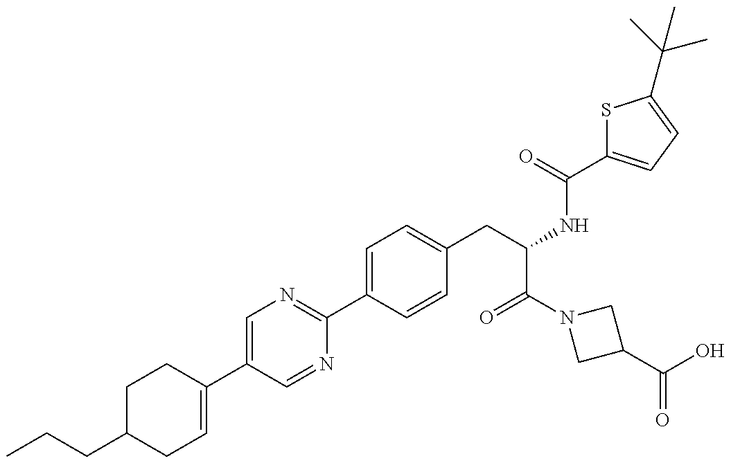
C1C(CCC)CC=C(C2=CN=C(C3=CC=C(CC(C(=O)N4CC(C(=O)O)C4)NC(=O)C4=CC=C(C(C)(C)C)S4)C=C3)N=C2)C1
